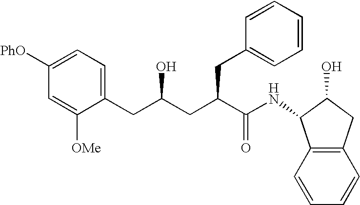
C12=C(C=CC=C1)C(NC(C(CC(CC1=CC=C([PhO])C=C1[OMe])O)CC1=CC=CC=C1)=O)C(O)C2
